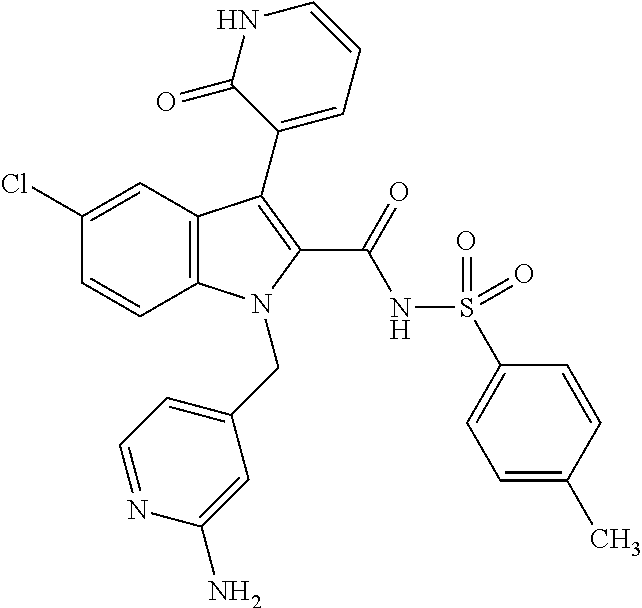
C12=C(C=C(Cl)C=C1)C(C1=CC=CNC1=O)=C(C(=O)NS(C1=CC=C(C)C=C1)(=O)=O)N2CC1=CC=NC(N)=C1
